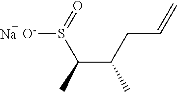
S(C(C(CC=C)C)C)([O-])=O.[Na]
